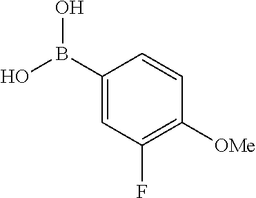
C1(B(O)O)=CC(F)=C([OMe])C=C1
